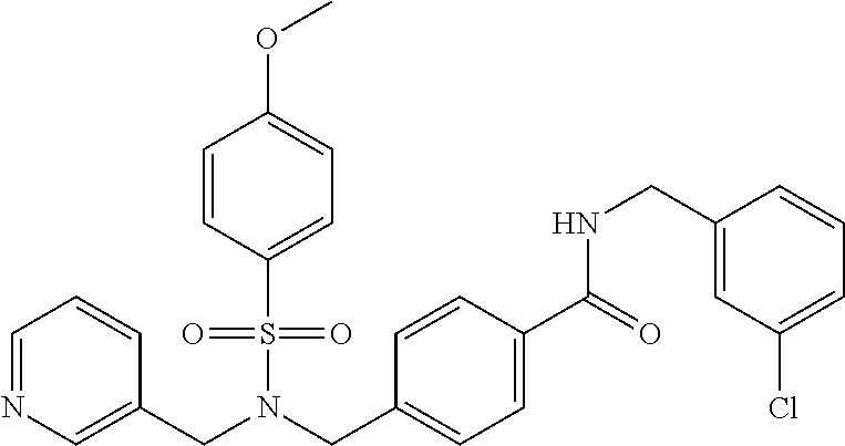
C1=CC(S(N(CC2=CC=C(C(=O)NCC3=CC(Cl)=CC=C3)C=C2)CC2=CN=CC=C2)(=O)=O)=CC=C1OC
